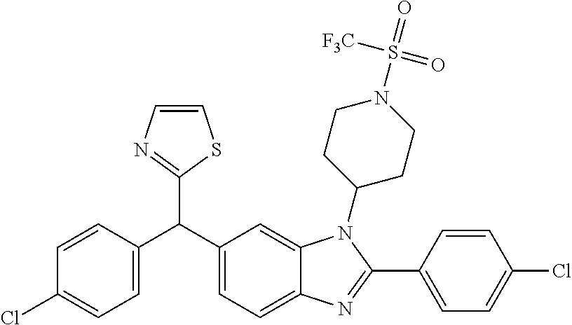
C1=C(C(C2=CC=C3C(=C2)N(C2CCN(S(=O)([F3C])=O)CC2)C(C2=CC=C(Cl)C=C2)=N3)C2=NC=CS2)C=CC(Cl)=C1
